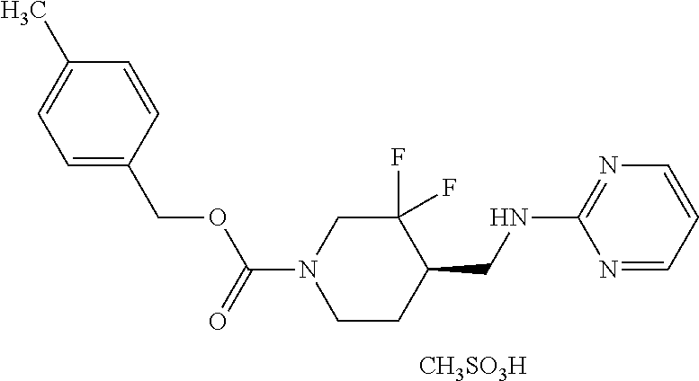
C1(F)(F)CN(C(=O)OCC2=CC=C(C)C=C2)CCC1CNC1=NC=CC=N1.[CH3SO3H]
